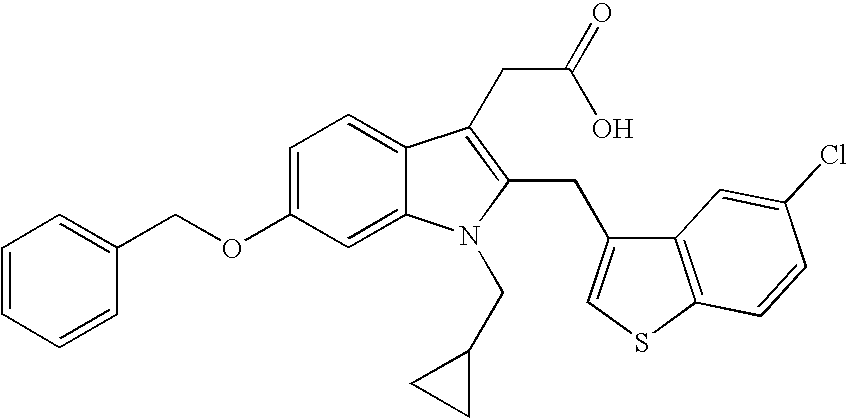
C1(OCC2=CC=CC=C2)=CC=C2C(=C1)N(CC1CC1)C(CC1=CSC3=C1C=C(Cl)C=C3)=C2CC(=O)O
